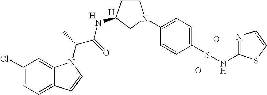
C1(Cl)=CC=C2C(=C1)N(C(C(NC1CN(C3=CC=C(SNC4=NC=CS4)C=C3)CC1)=O)C)C=C2.O.O.[H].[H]
